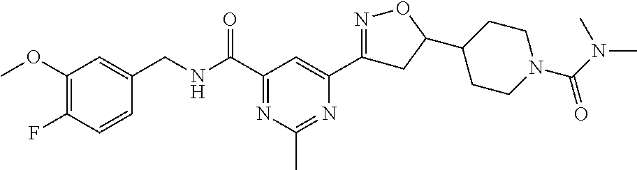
C1(OC)=C(F)C=CC(CNC(C2=NC(C)=NC(C3=NOC(C4CCN(C(N(C)C)=O)CC4)C3)=C2)=O)=C1
